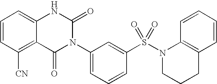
C12=C([CN])C=CC=C1NC(=O)N(C1=CC=CC(S(=O)(=O)N3CCCC4=C3C=CC=C4)=C1)C2=O
